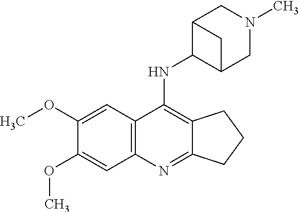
C12=NC3=C(C(NC4C5CN(C)CC4C5)=C1CCC2)C=C(OC)C(OC)=C3
